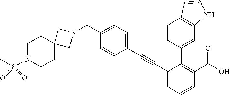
C1(C#CC2=CC=C(CN3CC4(C3)CCN(S(C)(=O)=O)CC4)C=C2)=CC=CC(C(O)=O)=C1C1=CC2=C(C=C1)C=CN2
